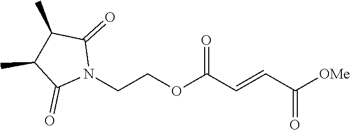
[OMe]C(C=CC(OCCN1C(=O)C(C)C(C)C1=O)=O)=O
